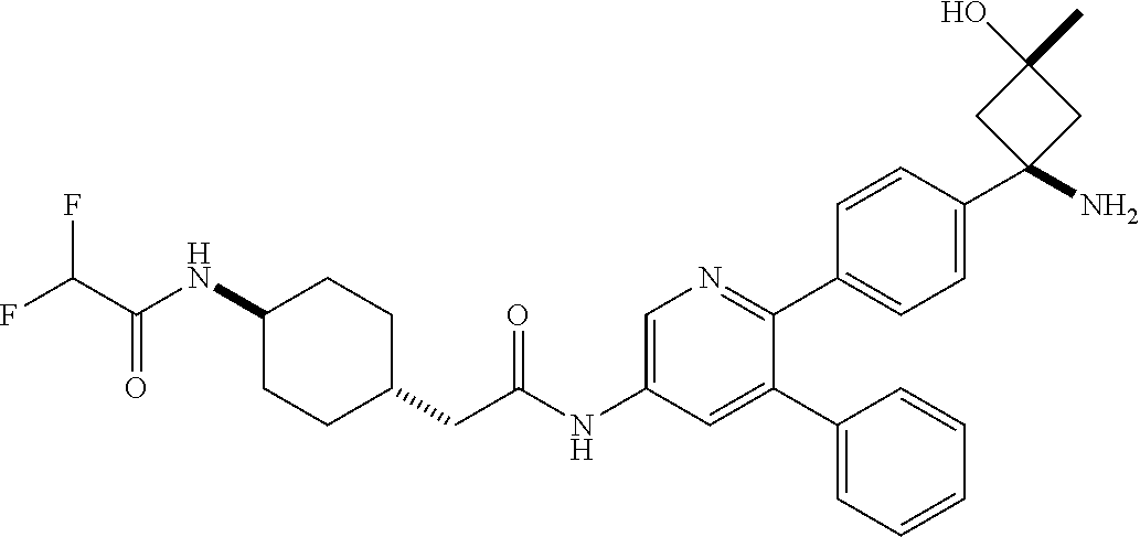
C1(NC(=O)C(F)F)CCC(CC(NC2=CN=C(C3=CC=C(C4(N)CC(O)(C)C4)C=C3)C(C3=CC=CC=C3)=C2)=O)CC1
